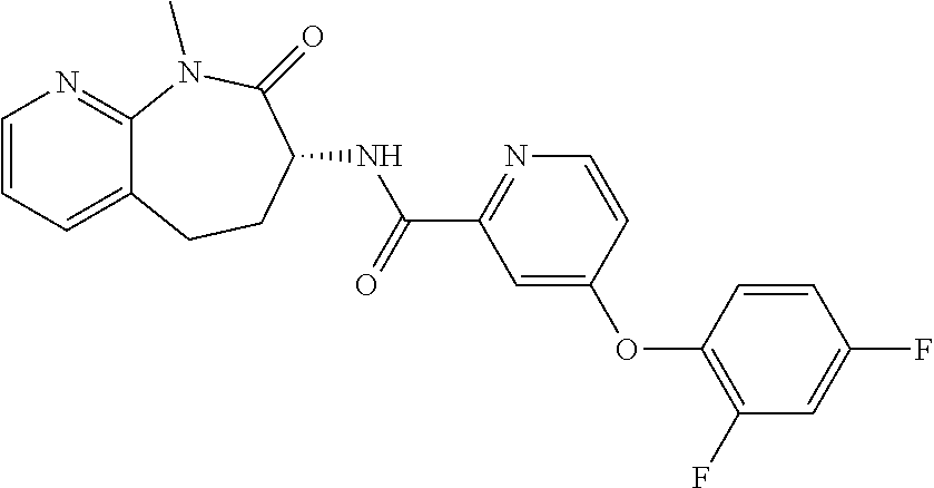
C1=CC=C2C(=N1)N(C)C(=O)C(NC(C1=NC=CC(OC3=C(F)C=C(F)C=C3)=C1)=O)CC2
